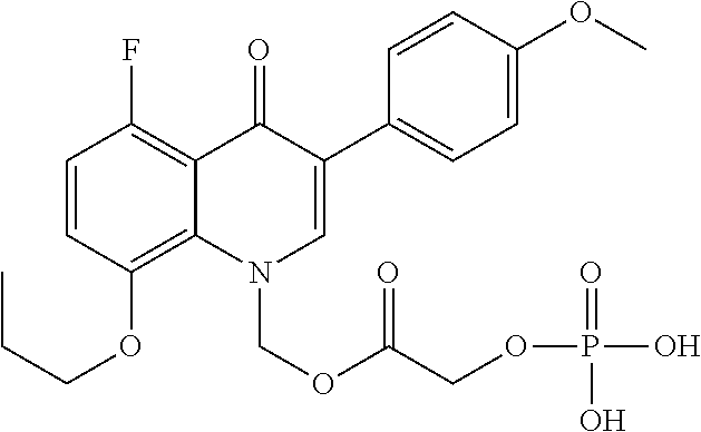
C1=CC(OCCC)=C2C(=C1F)C(=O)C(C1=CC=C(OC)C=C1)=CN2COC(COP(O)(=O)O)=O
